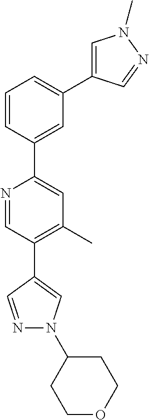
C1=CC(C2=CC(C)=C(C3=CN(C4CCOCC4)N=C3)C=N2)=CC(C2=CN(C)N=C2)=C1
